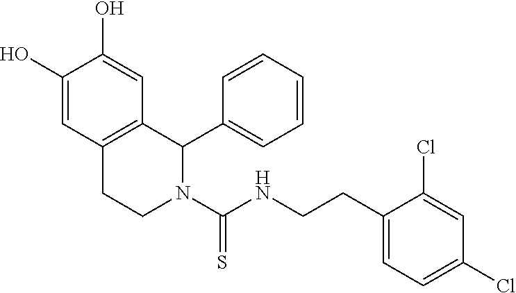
C1(CCNC(N2C(C3=CC=CC=C3)C3=C(CC2)C=C(O)C(O)=C3)=S)=CC=C(Cl)C=C1Cl
